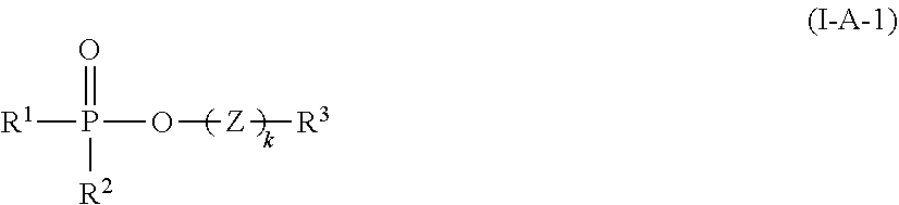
[R1]P([R2])(=O)O[Z][R3]
